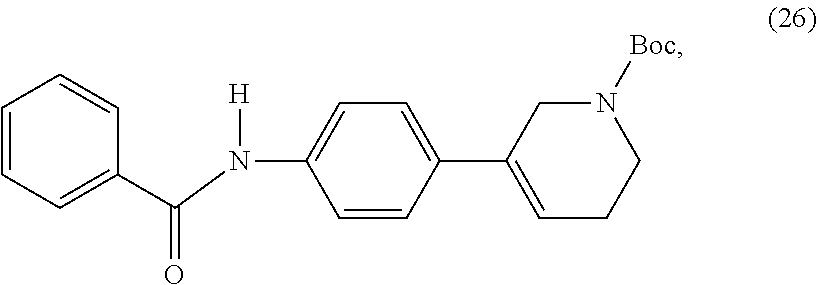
C1=CC=C(C(N(C2=CC=C(C3=CCCN([Boc])C3)C=C2)[H])=O)C=C1
